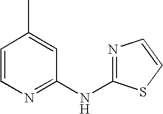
C1=CN=C(NC2=NC=CS2)C=C1C
